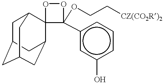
C1C2CC3CC(C4(C1C3)OOC4(c1cc(O)ccc1)OCC[CZ(CO2R)2])C2
